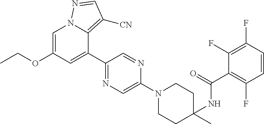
C1(C)(NC(C2=C(F)C=CC(F)=C2F)=O)CCN(C2=CN=C(C3=CC(OCC)=CN4C3=C([CN])C=N4)C=N2)CC1
